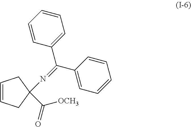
C1=CCC(N=C(C2=CC=CC=C2)C2=CC=CC=C2)(C(=O)[OCH3])C1
